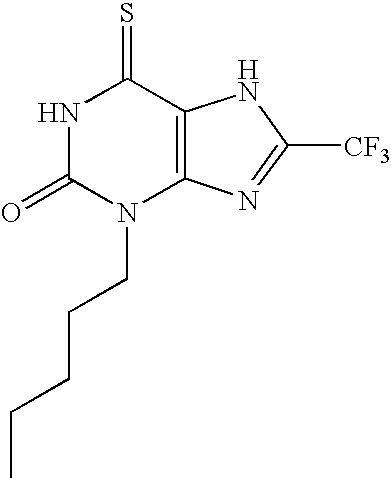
N1C(=O)N(CCCCC)C2=C(C1=S)NC([CF3])=N2
